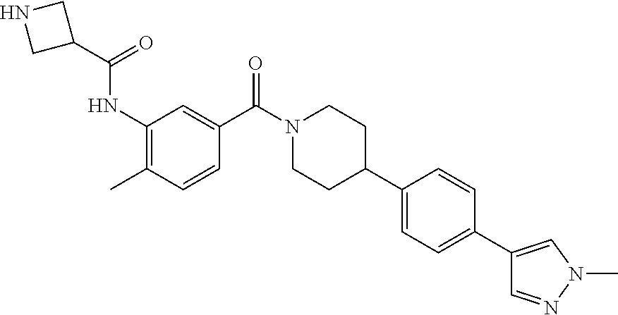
C1(C(=O)NC2=C(C)C=CC(C(N3CCC(C4=CC=C(C5=CN(C)N=C5)C=C4)CC3)=O)=C2)CNC1
